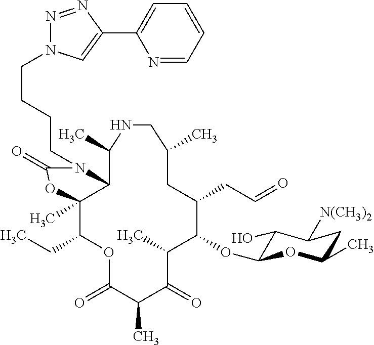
C12C(C)(C(CC)OC(=O)C(C)C(=O)C(C)C(OC3C(O)C([N(CH3)2])CC(C)O3)C(CC=O)CC(C)CNC1C)OC(=O)N2CCCCN1N=NC(C2=CC=CC=N2)=C1
